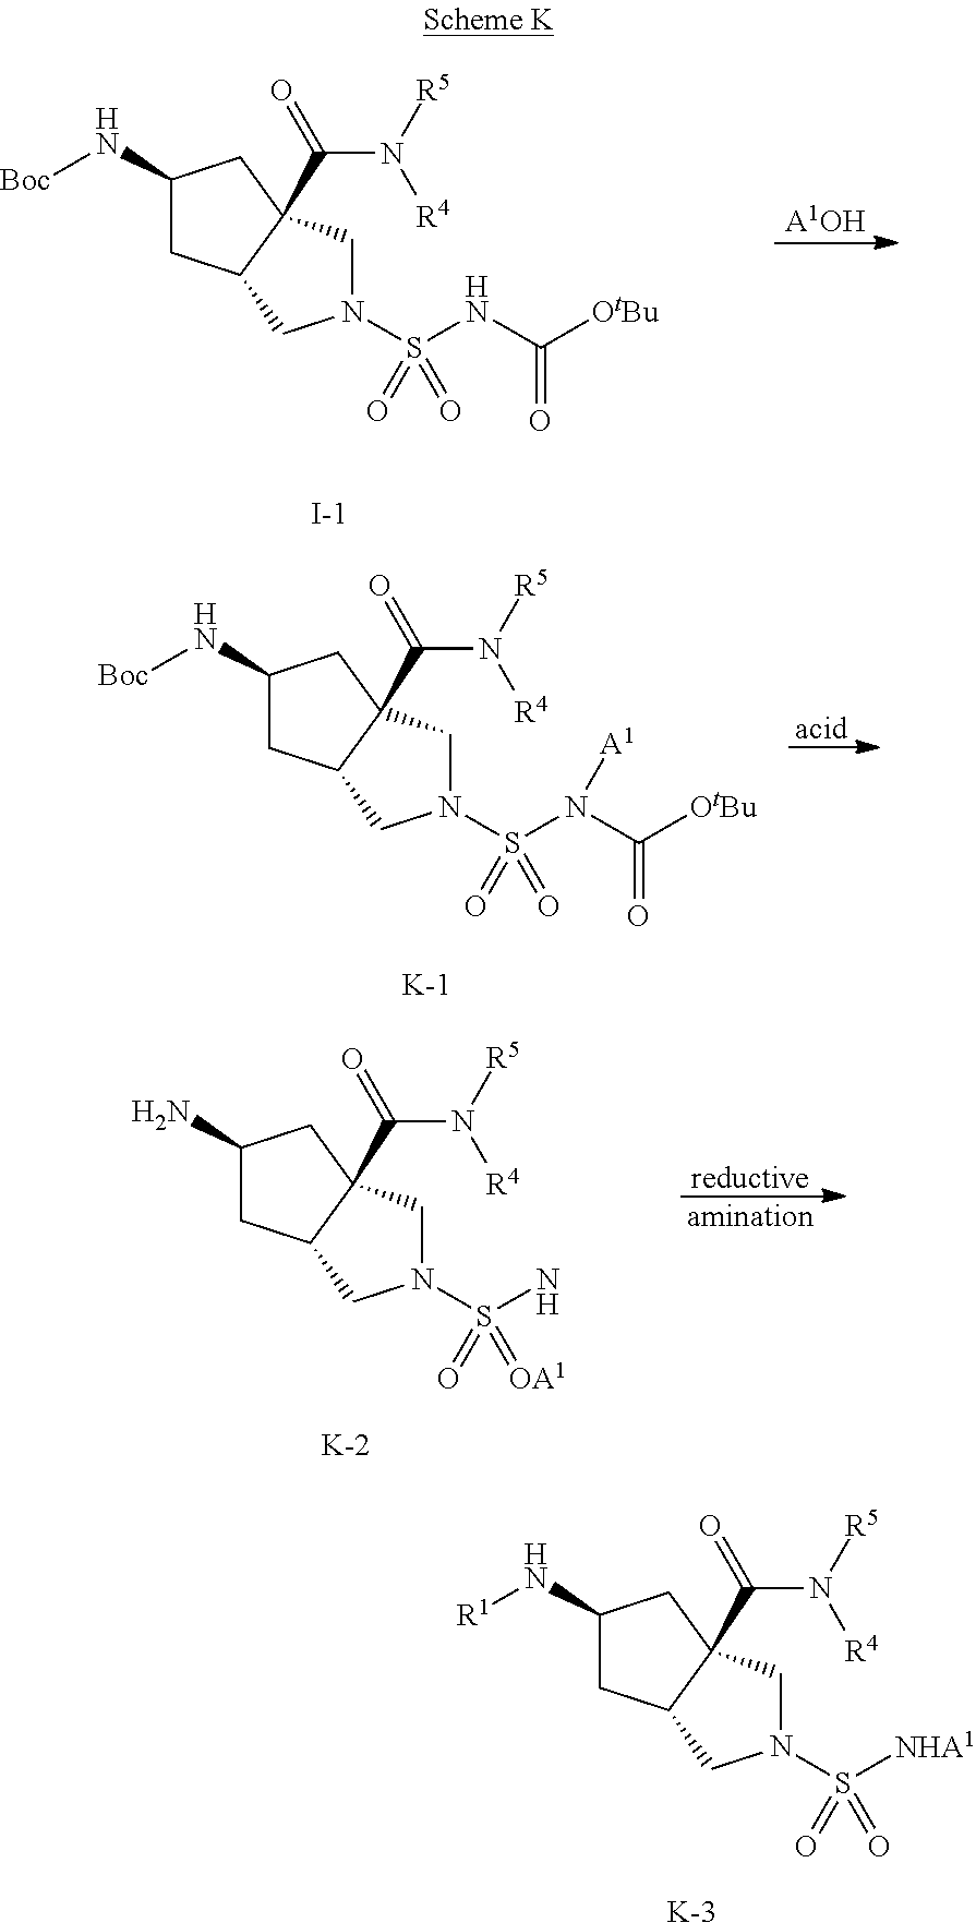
C1(N[Boc])CC2C(C(=O)N([R5])[R4])(C1)CN(S(N(C([OtBu])=O)[A1])(=O)=O)C2.[K].[K].C1(N[R1])CC2C(C(=O)N([R5])[R4])(C1)CN(S([NHA1])(=O)=O)C2.[A1OH].C1(N[Boc])CC2C(C(=O)N([R5])[R4])(C1)CN(S(NC([OtBu])=O)(=O)=O)C2.[K].C1(N)CC2C(C(=O)N([R5])[R4])(C1)CN(S(N)(=[OA1])=O)C2
